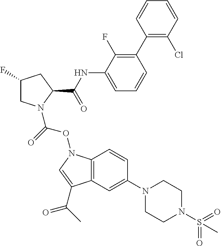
C12=C(C=C(N3CCN(S(=O)(=O)C)CC3)C=C1)C(C(=O)C)=CN2OC(=O)N1CC(F)CC1C(=O)NC1=CC=CC(C2=C(Cl)C=CC=C2)=C1F
